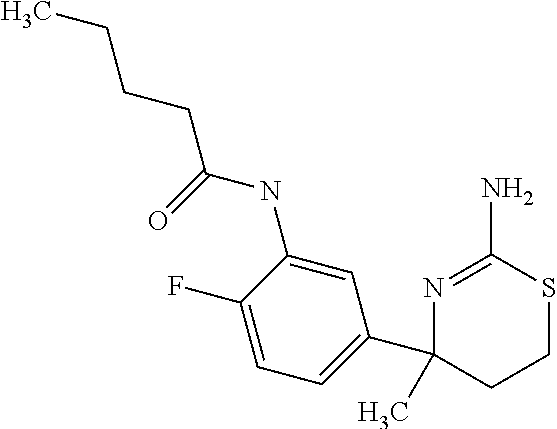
N1=C(N)SCCC1(C1=CC=C(F)C(NC(CCCC)=O)=C1)C
